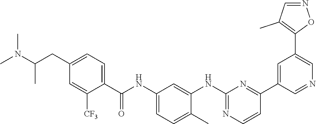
N(C(CC1=CC=C(C(NC2=CC=C(C)C(NC3=NC=CC(C4=CC(C5=C(C)C=NO5)=CN=C4)=N3)=C2)=O)C([CF3])=C1)C)(C)C
